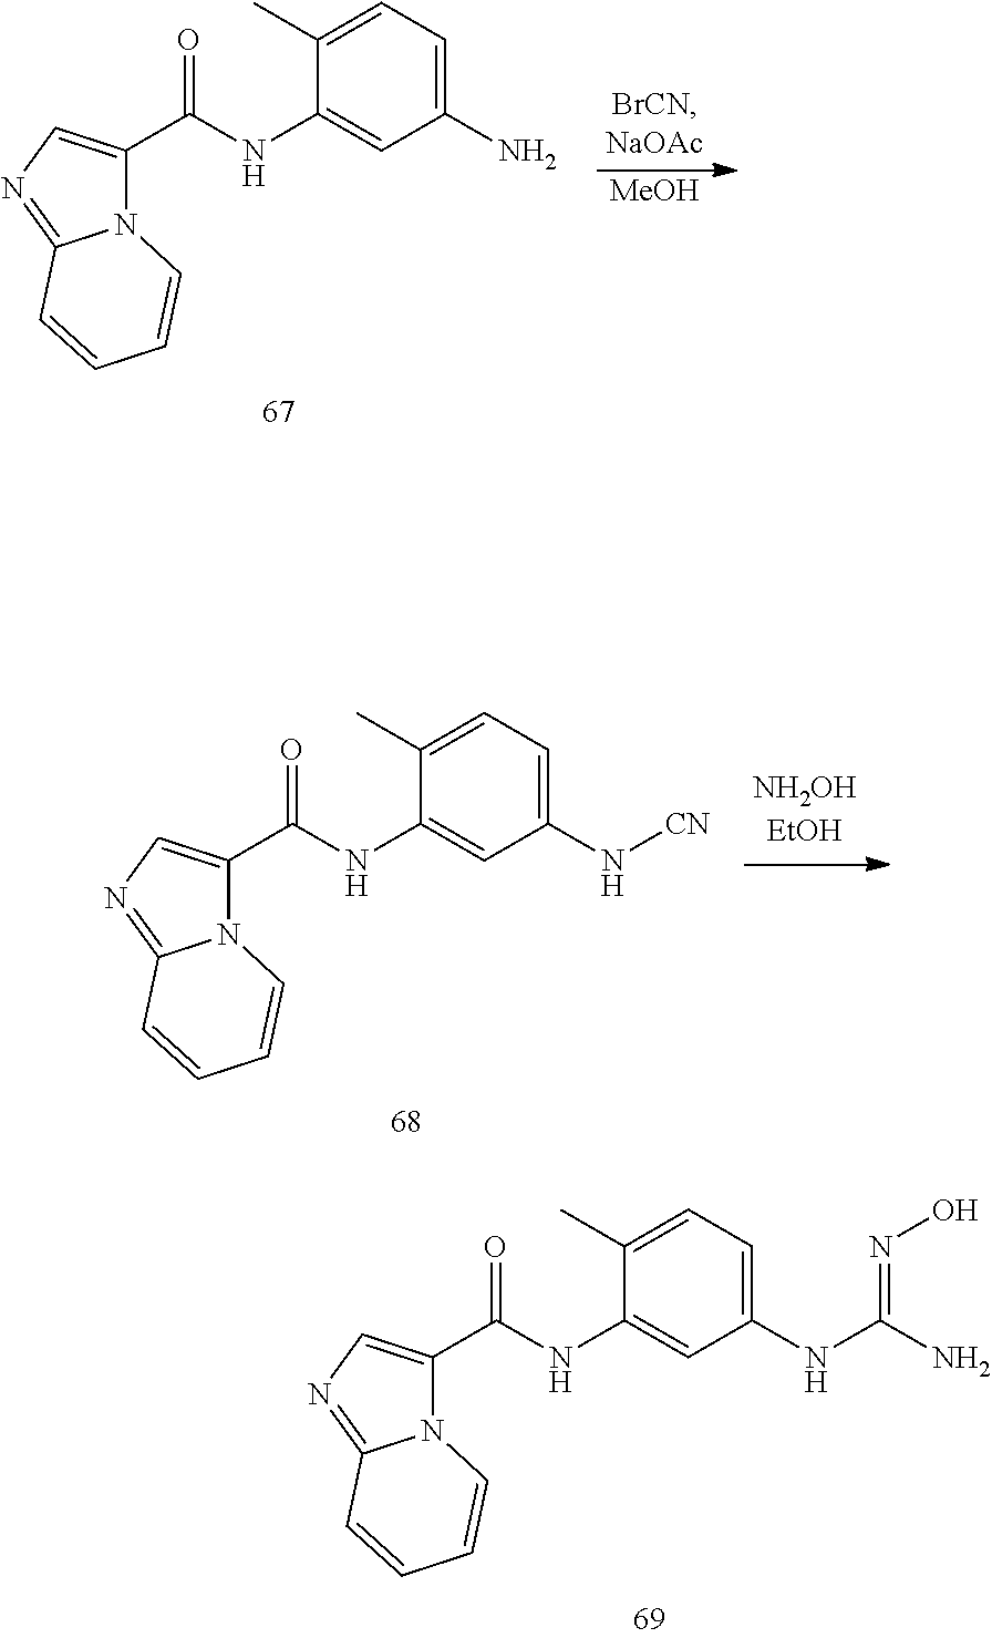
N12C(=NC=C1C(NC1=CC(N)=CC=C1C)=O)C=CC=C2.[MeOH].N12C(=NC=C1C(NC1=CC(N[CN])=CC=C1C)=O)C=CC=C2.N12C(=NC=C1C(NC1=CC(NC(N)=NO)=CC=C1C)=O)C=CC=C2
